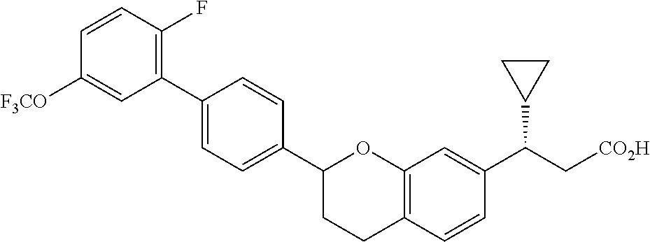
C1(C2=CC=C(C3CCC4=C(O3)C=C(C(C[CO2H])C3CC3)C=C4)C=C2)=C(F)C=CC([F3CO])=C1
